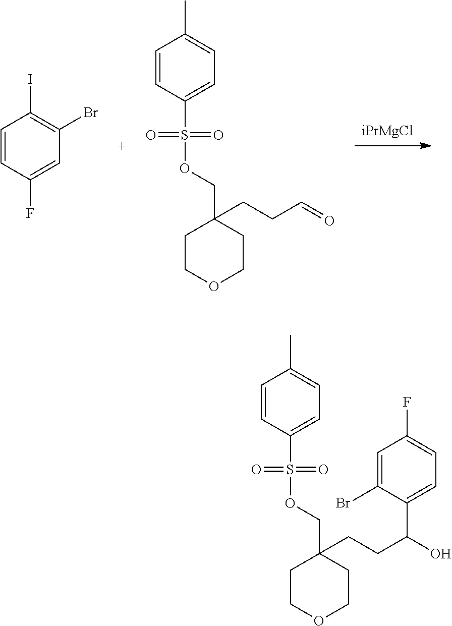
[iPrMgCl].C1COCCC1(COS(C1=CC=C(C)C=C1)(=O)=O)CCC=O.C1=CC(F)=CC(Br)=C1I.C1COCCC1(COS(C1=CC=C(C)C=C1)(=O)=O)CCC(O)C1=CC=C(F)C=C1Br
